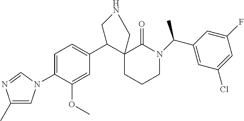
C1=C(N2C=C(C)N=C2)C(OC)=CC(C2C3(CCCN(C(C)C4=CC(Cl)=CC(F)=C4)C3=O)CNC2)=C1
